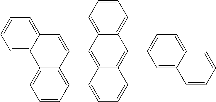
C12=CC=CC=C1C(C1=CC=C3C(=C1)C=CC=C3)=C1C(=C2C2=CC3=CC=CC=C3C3=CC=CC=C23)C=CC=C1
